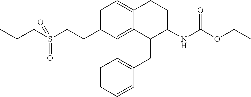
C1=C(CCS(CCC)(=O)=O)C=C2C(=C1)CCC(NC(OCC)=O)C2CC1=CC=CC=C1
